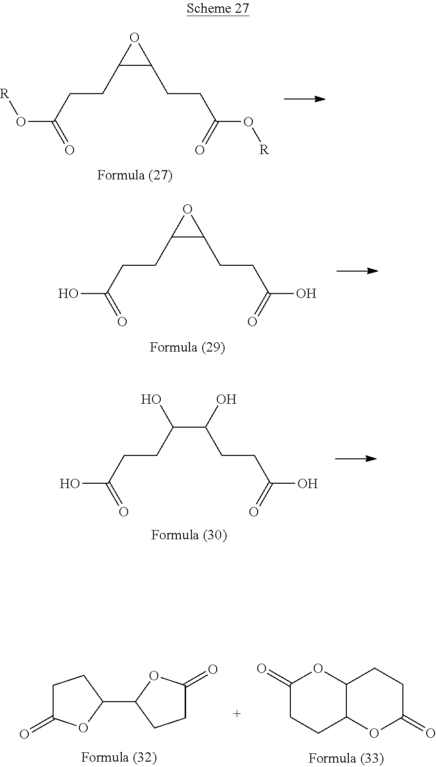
O(C(CCC1C(CCC(O[R])=O)O1)=O)[R].C1C(=O)OC(C2OC(=O)CC2)C1.C1(=O)CCC2C(O1)CCC(=O)O2.C(CCC(C(CCC(=O)O)O)O)(=O)O.OC(CCC1C(CCC(O)=O)O1)=O
